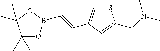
C(=CC1=CSC(CN(C)C)=C1)B1OC(C)(C)C(C)(C)O1
